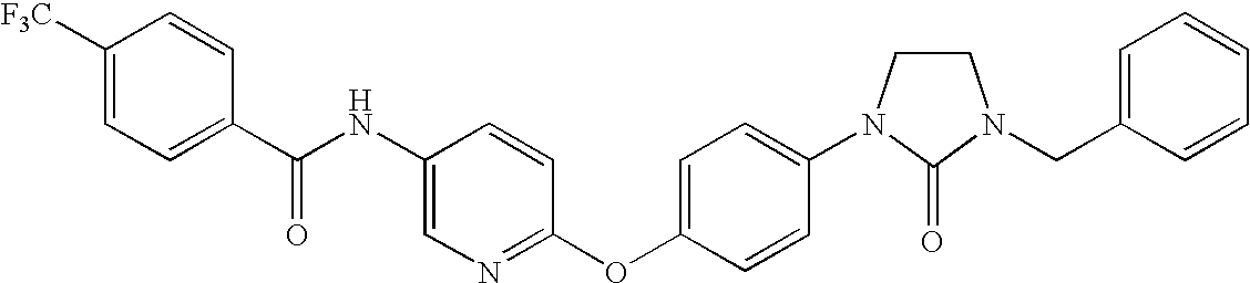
C1([CF3])=CC=C(C(NC2=CN=C(OC3=CC=C(N4CCN(CC5=CC=CC=C5)C4=O)C=C3)C=C2)=O)C=C1
